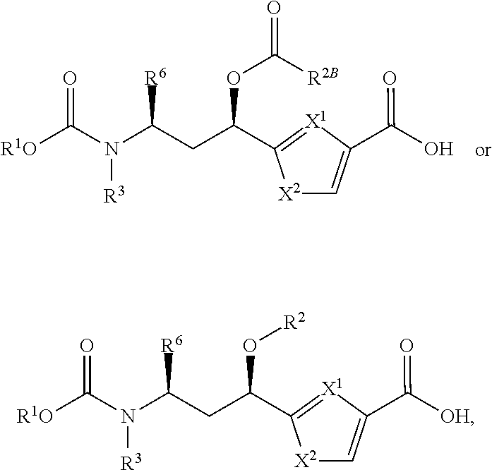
N([R3])(C([R1O])=O)C(CC(OC([R2B])=O)C1=[X1]C(C(=O)O)=C[X2]1)[R6].N([R3])(C([R1O])=O)C(CC(O[R2])C1=[X1]C(C(=O)[OH])=C[X2]1)[R6]
